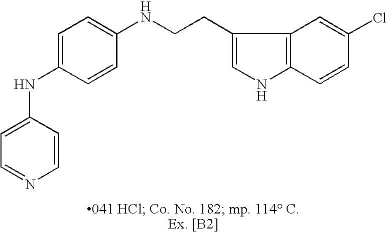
C1=C(NC2=CC=C(NCCC3=CNC4=C3C=C(Cl)C=C4)C=C2)C=CN=C1
